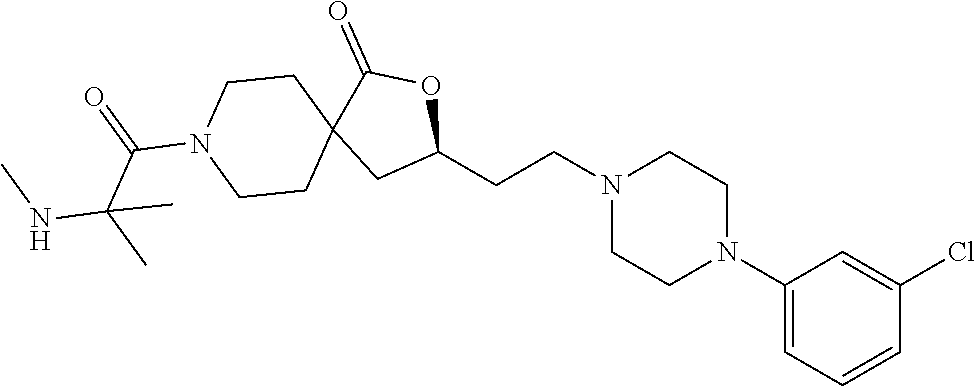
C1(N2CCN(CCC3OC(=O)C4(C3)CCN(C(C(NC)(C)C)=O)CC4)CC2)=CC=CC(Cl)=C1
